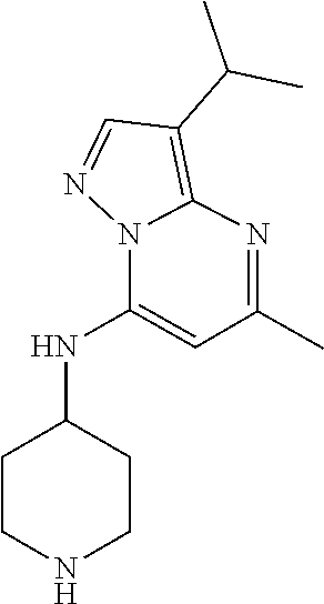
C12=C(C(C)C)C=NN1C(NC1CCNCC1)=CC(C)=N2
